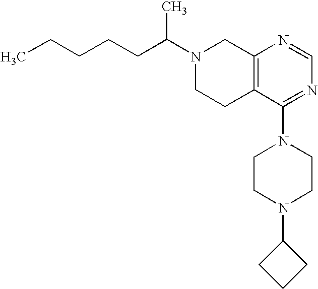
C(C(N1CCC2=C(C1)N=CN=C2N1CCN(C2CCC2)CC1)C)CCCC
